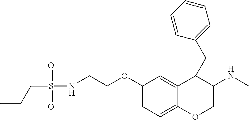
C(S(=O)(=O)NCCOC1=CC=C2C(=C1)C(CC1=CC=CC=C1)C(NC)CO2)CC
